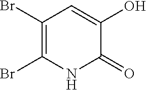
C1(Br)=C(Br)NC(=O)C(O)=C1
